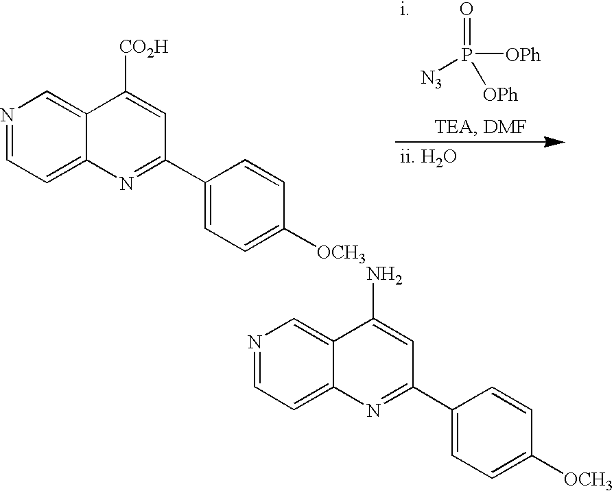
O=P([N3])([OPh])[OPh].[i].[ii. H2O].N1=CC=C2C(=C1)C([CO2H])=CC(C1=CC=C([OCH3])C=C1)=N2.N1=CC=C2C(=C1)C(N)=CC(C1=CC=C([OCH3])C=C1)=N2
